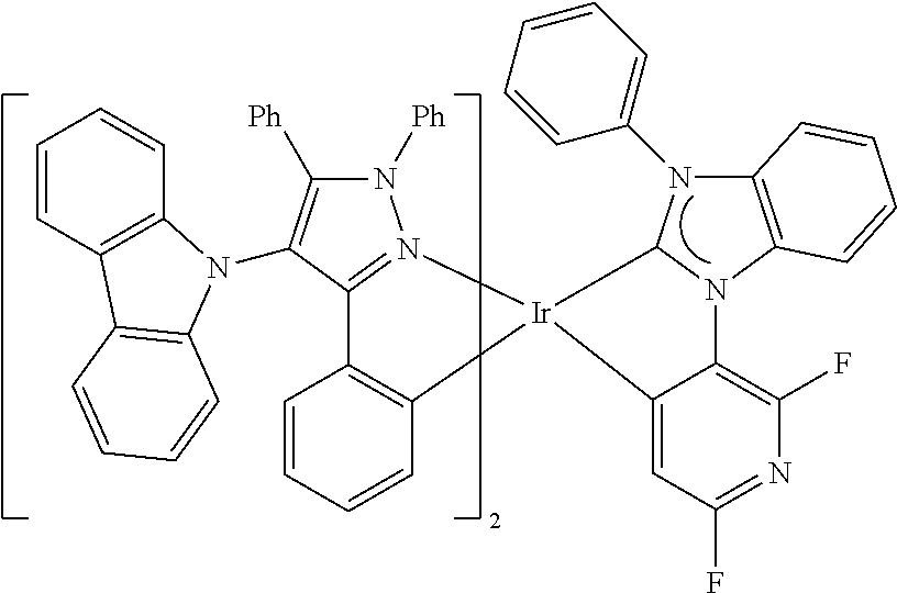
C1=CC=CC2=C1C1=N(N([Ph])C([Ph])=C1N1C3=C(C=CC=C3)C3=C1C=CC=C3)[Ir]21C2=CC(F)=NC(F)=C2N2C3=C(N(C4=CC=CC=C4)C12)C=CC=C3
